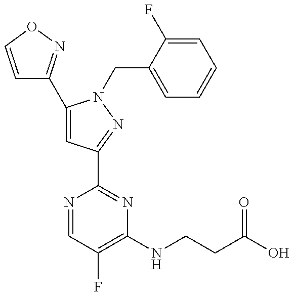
C1=CON=C1C1=CC(C2=NC(NCCC(=O)O)=C(F)C=N2)=NN1CC1=CC=CC=C1F
